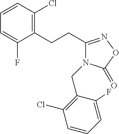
C1(F)=CC=CC(Cl)=C1CCC1=NOC(=O)N1CC1=C(Cl)C=CC=C1F
